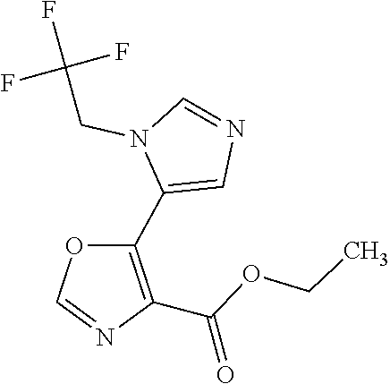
C1=NC=C(C2=C(C(OCC)=O)N=CO2)N1CC(F)(F)F
